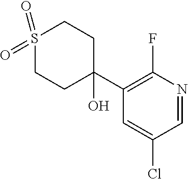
C1=C(Cl)C=NC(F)=C1C1(O)CCS(=O)(=O)CC1
